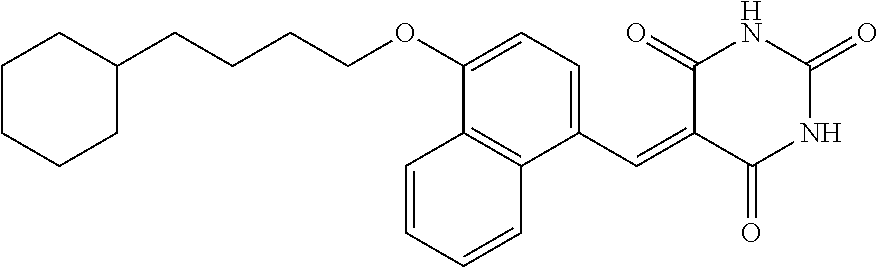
C1CCCC(CCCCOC2=CC=C(C=C3C(=O)NC(=O)NC3=O)C3=C2C=CC=C3)C1
